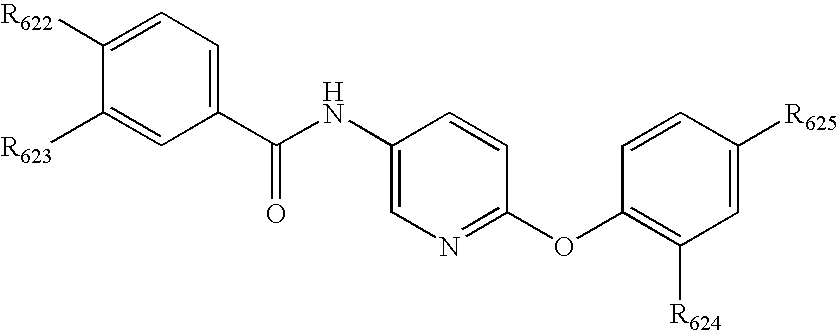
C1([R623])=CC(C(NC2=CN=C(OC3=C([R624])C=C([R625])C=C3)C=C2)=O)=CC=C1[R622]
